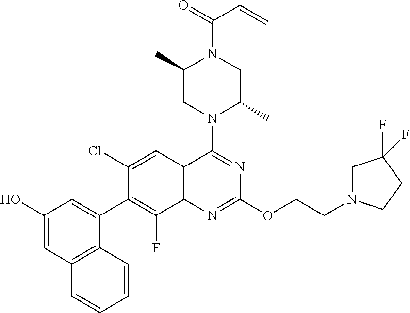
C1(O)=CC2=C(C(C3=C(F)C4=C(C=C3Cl)C(N3C(C)CN(C(=O)C=C)C(C)C3)=NC(OCCN3CC(F)(F)CC3)=N4)=C1)C=CC=C2
